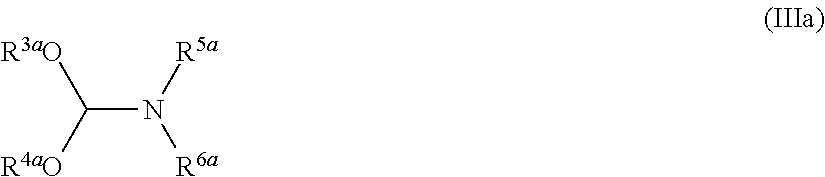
C(N([R5a])[R6a])([R4aO])[R3aO]
